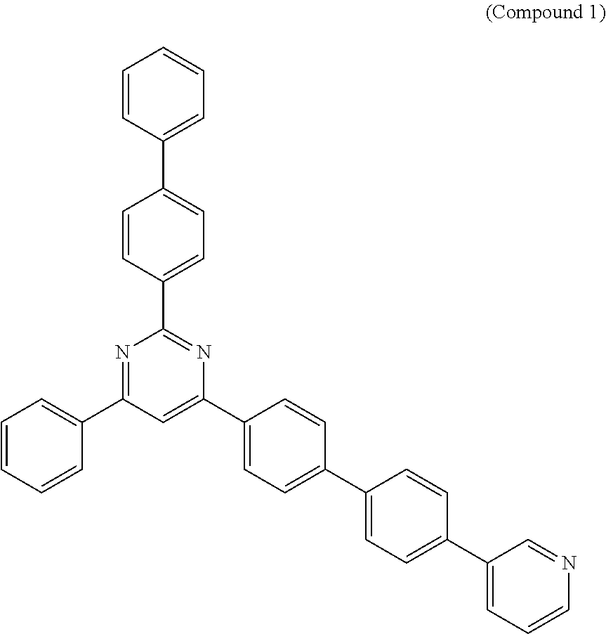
N1=C(C2=CC=CC=C2)C=C(C2=CC=C(C3=CC=C(C4=CC=CN=C4)C=C3)C=C2)N=C1C1=CC=C(C2=CC=CC=C2)C=C1
